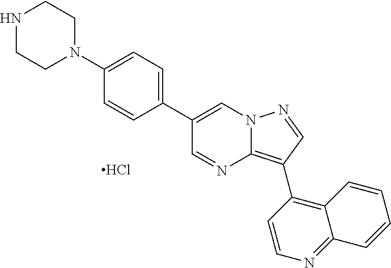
C1(C2=CC=C(N3CCNCC3)C=C2)=CN2C(=C(C3=C4C(=NC=C3)C=CC=C4)C=N2)N=C1.Cl
